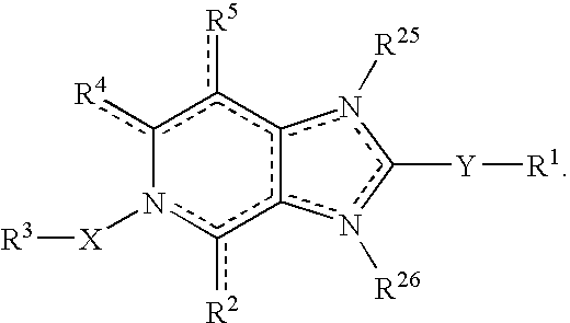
c1([R4])c([R5])c2c(c([R2])n-1[X][R3])n([R26])c([Y][R1])n2[R25]
